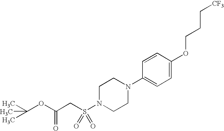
C(S(N1CCN(C2=CC=C(OCCC[CF3])C=C2)CC1)(=O)=O)C(OC(C)(C)C)=O
